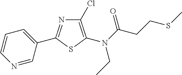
C1(Cl)=C(N(C(CCSC)=O)CC)SC(C2=CC=CN=C2)=N1
